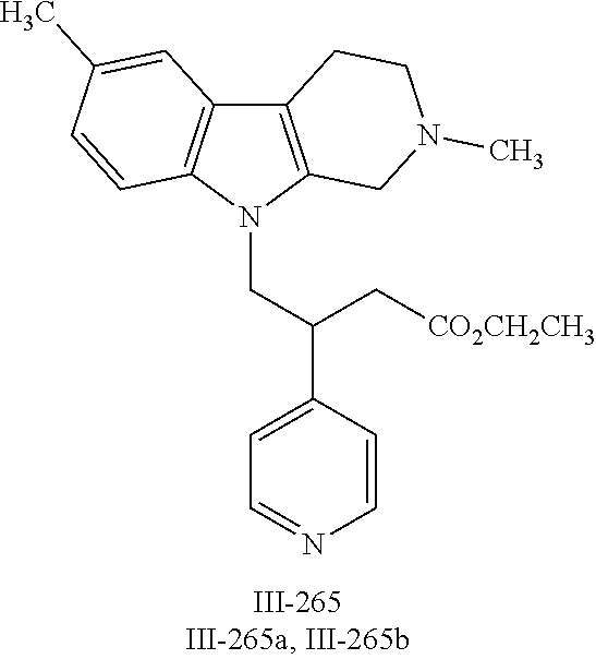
N1(CC(C2=CC=NC=C2)C[CO2CH2CH3])C2=C(C3=C1C=CC(C)=C3)CCN(C)C2
